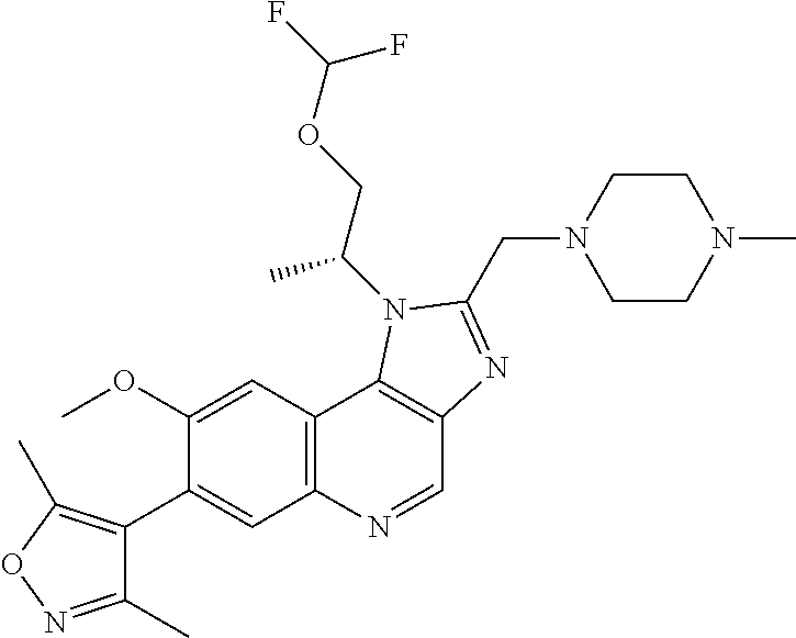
C1(OC)=CC2=C(C=C1C1=C(C)ON=C1C)N=CC1=C2N(C(COC(F)F)C)C(CN2CCN(C)CC2)=N1
